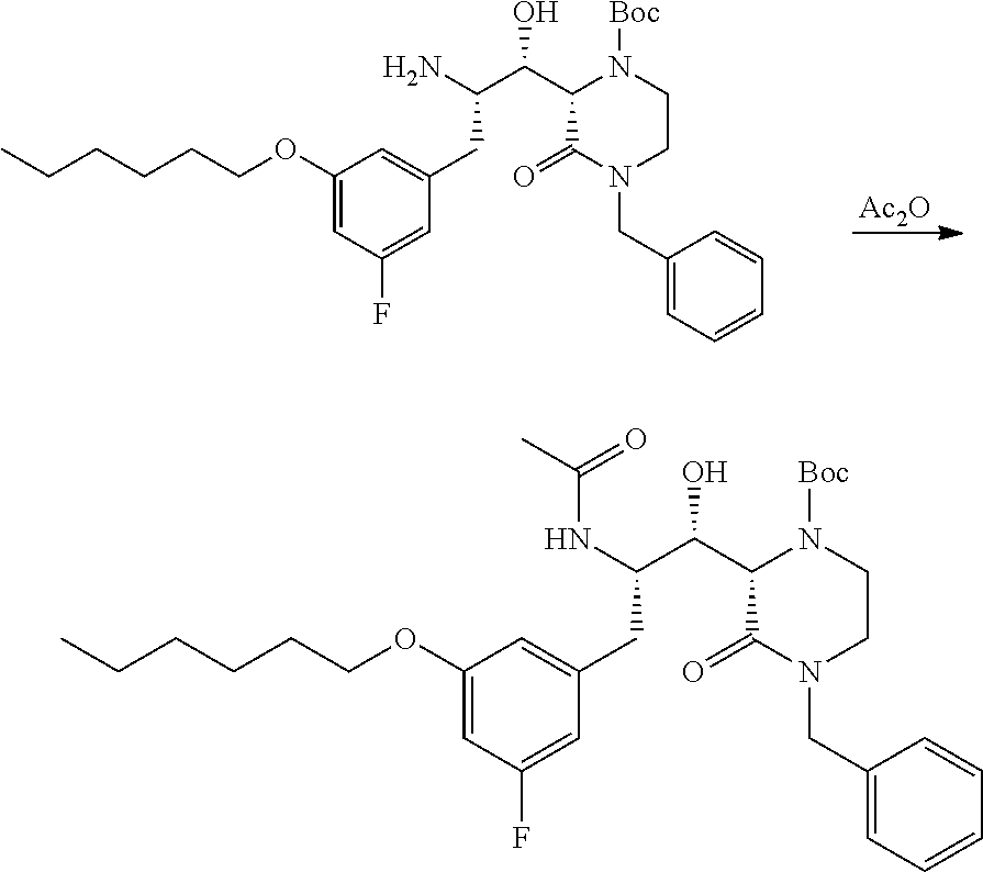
[Ac2O].CCCCCCOC1=CC(F)=CC(CC(C(C2C(=O)N(CC3=CC=CC=C3)CCN2[Boc])O)N)=C1.CCCCCCOC1=CC(F)=CC(CC(C(C2C(=O)N(CC3=CC=CC=C3)CCN2[Boc])O)NC(C)=O)=C1
